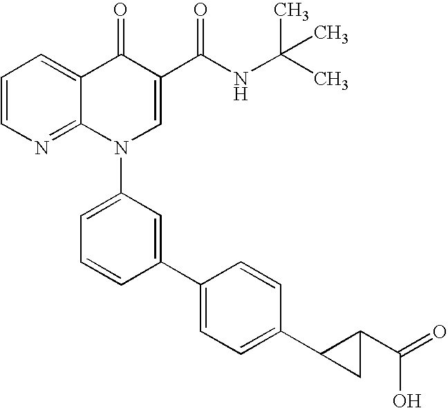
C1=CN=C2C(=C1)C(=O)C(C(NC(C)(C)C)=O)=CN2C1=CC=CC(C2=CC=C(C3C(C(=O)O)C3)C=C2)=C1
